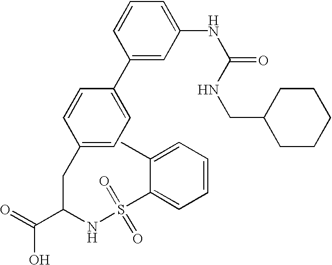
C1(CC(C(=O)O)NS(C2=CC=CC=C2C)(=O)=O)=CC=C(C2=CC(NC(=O)NCC3CCCCC3)=CC=C2)C=C1
